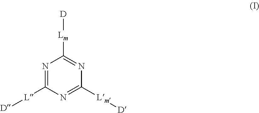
N1=C([L][D])N=C([Lm][D])N=C1[Lm][D]
